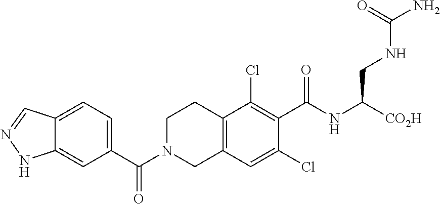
C1(C(N2CC3=C(CC2)C(Cl)=C(C(NC([CO2H])CNC(=O)N)=O)C(Cl)=C3)=O)=CC=C2C(=C1)NN=C2
